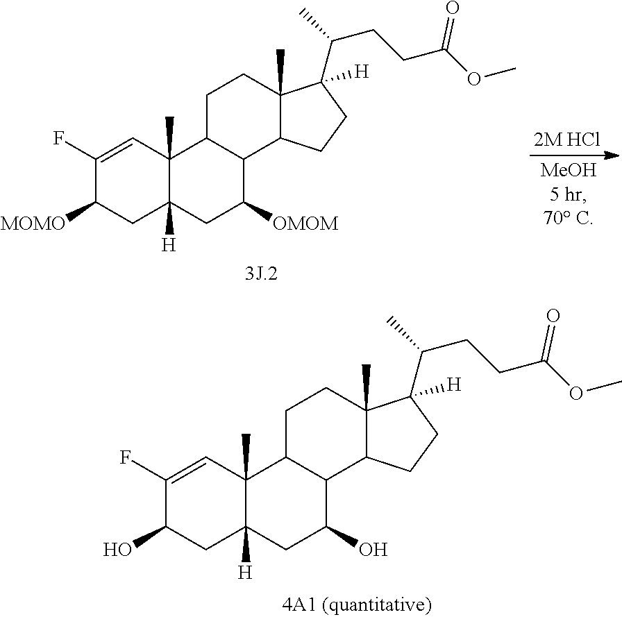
C1C2([H])C(C)(C=C(F)C1O)C1CCC3(C)C(C(CCC(=O)OC)C)([H])CCC3C1C(O)C2.C1C2([H])C(C)(C=C(F)C1[MOMO])C1CCC3(C)C(C(CCC(=O)OC)C)([H])CCC3C1C([OMOM])C2
